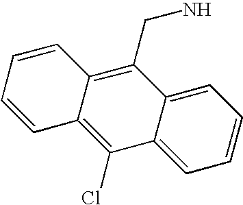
C1=CC=C2C(=C1)C(Cl)=C1C(=C2CN)C=CC=C1
